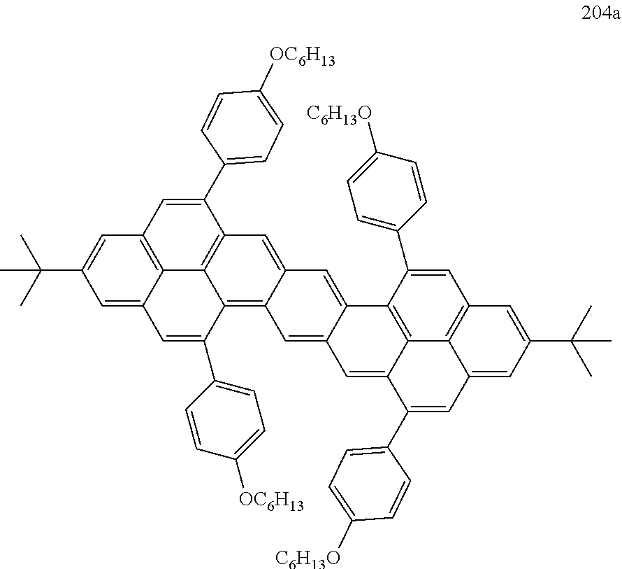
C1=C2C3=C(C=C1C(C)(C)C)C=C(C1=CC=C([OC6H13])C=C1)C1=C3C(=C3C(=C1)C=C1C(=C3)C=C3C4=C1C(C1=CC=C([C6H13O])C=C1)=CC1=C4C(=CC(C(C)(C)C)=C1)C=C3C1=CC=C([C6H13O])C=C1)C(C1=CC=C([OC6H13])C=C1)=C2
